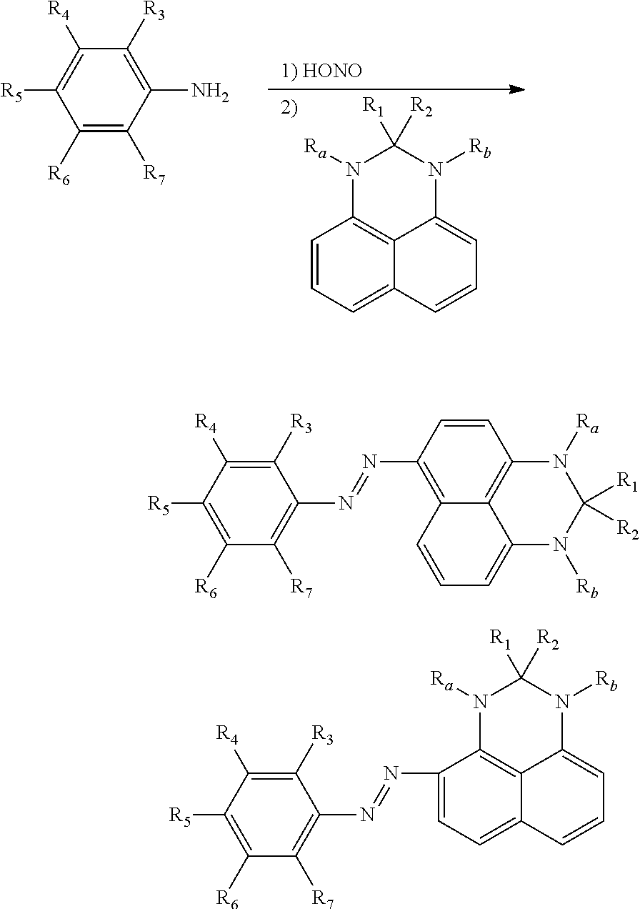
C1([R6])=C([R7])C(N)=C([R3])C([R4])=C1[R5].C1=CC=C2C3=C1N([Ra])C([R1])([R2])N([Rb])C3=CC=C2.C1([R6])=C([R5])C([R4])=C([R3])C(N=NC2=C3C4=C(C=C2)N([Ra])C([R1])([R2])N([Rb])C4=CC=C3)=C1[R7].C1([R6])=C([R5])C([R4])=C([R3])C(N=NC2=CC=C3C4=C2N([Ra])C([R1])([R2])N([Rb])C4=CC=C3)=C1[R7]
